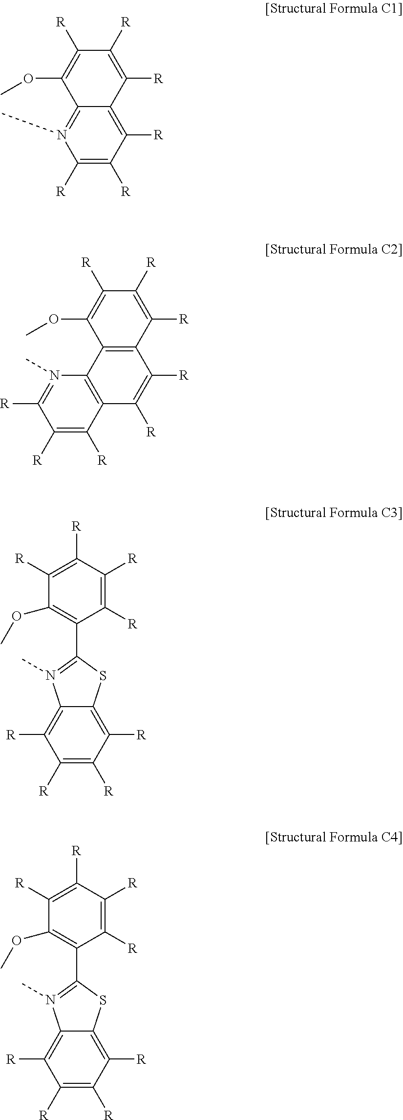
C1([R])=C([R])C([R])=C2C(=N1C)C(OC)=C([R])C([R])=C2[R].C1([R])=C([R])C2=C(C(OC)=C([R])C([R])=C2[R])C2=C1C([R])=C([R])C([R])=N2C.C1([R])=C([R])C([R])=C([R])C(OC)=C1C1=N(C)C2=C([R])C([R])=C([R])C([R])=C2S1.C1([R])=C([R])C([R])=C([R])C(OC)=C1C1=N(C)C2=C([R])C([R])=C([R])C([R])=C2S1
